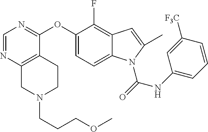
C1=NC2=C(C(OC3=CC=C4C(=C3F)C=C(C)N4C(=O)NC3=CC=CC([F3C])=C3)=N1)CCN(CCCOC)C2
